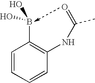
C1=CC=CC(NC(=O)C)=C1B(O)O
